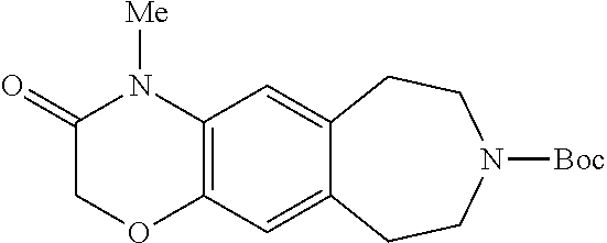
C12=C(C=C3C(=C1)CCN([Boc])CC3)N([Me])C(=O)CO2
